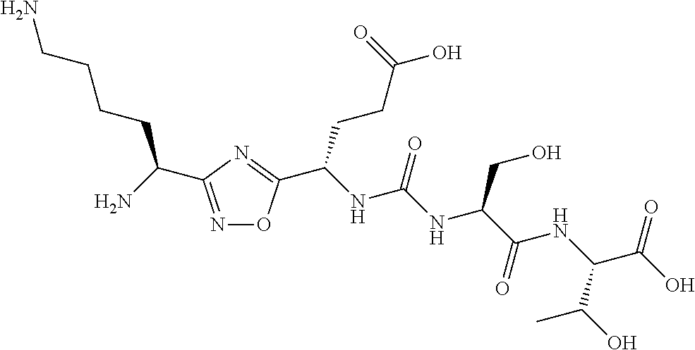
N1=C(C(N)CCCCN)N=C(C(NC(NC(C(NC(C(C)O)C(=O)O)=O)CO)=O)CCC(O)=O)O1
